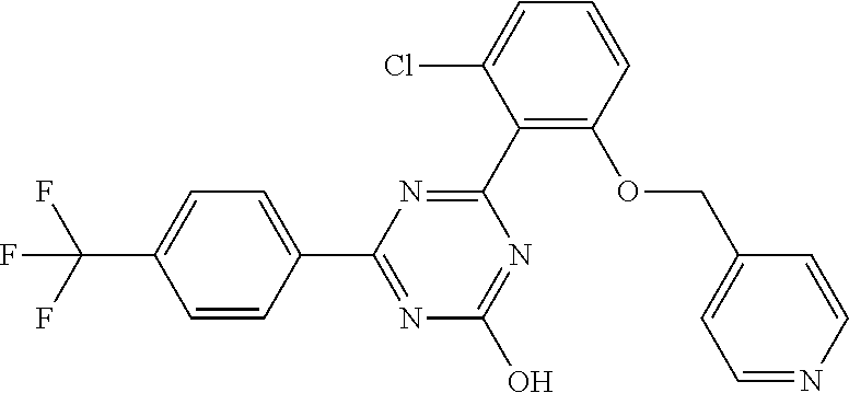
N1=C(O)N=C(C2=CC=C(C(F)(F)F)C=C2)N=C1C1=C(OCC2=CC=NC=C2)C=CC=C1Cl
